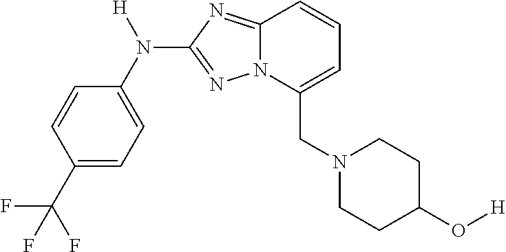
C1=CC(C(F)(F)F)=CC=C1N([H])C1=NN2C(=N1)C=CC=C2CN1CCC(O[H])CC1
